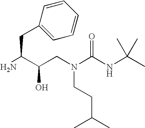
C(C(N)C(CN(CCC(C)C)C(NC(C)(C)C)=O)O)C1=CC=CC=C1
